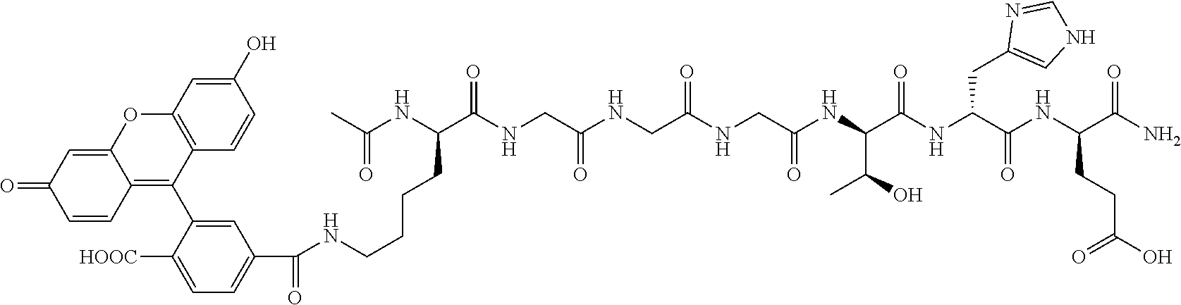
NC(C(NC(C(NC(C(NC(CNC(CNC(CNC(C(NC(C)=O)CCCCNC(C1=CC=C([HOOC])C(C2=C3C(=CC(=O)C=C3)OC3=C2C=CC(O)=C3)=C1)=O)=O)=O)=O)=O)C(C)O)=O)CC1=CNC=N1)=O)CCC(O)=O)=O
